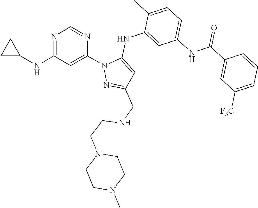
N1=C(NC2CC2)C=C(N2N=C(CNCCN3CCN(C)CC3)C=C2NC2=CC(NC(C3=CC([F3C])=CC=C3)=O)=CC=C2C)N=C1
